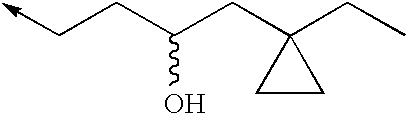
C(CC(CC1(CC)CC1)O)->C
